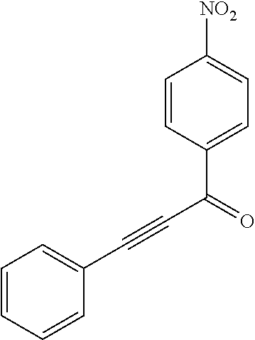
C1=CC=CC(C#CC(=O)C2=CC=C([NO2])C=C2)=C1
